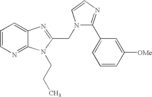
C1=CN=C2C(=C1)N=C(CN1C(C3=CC=CC([OMe])=C3)=NC=C1)N2CCC
